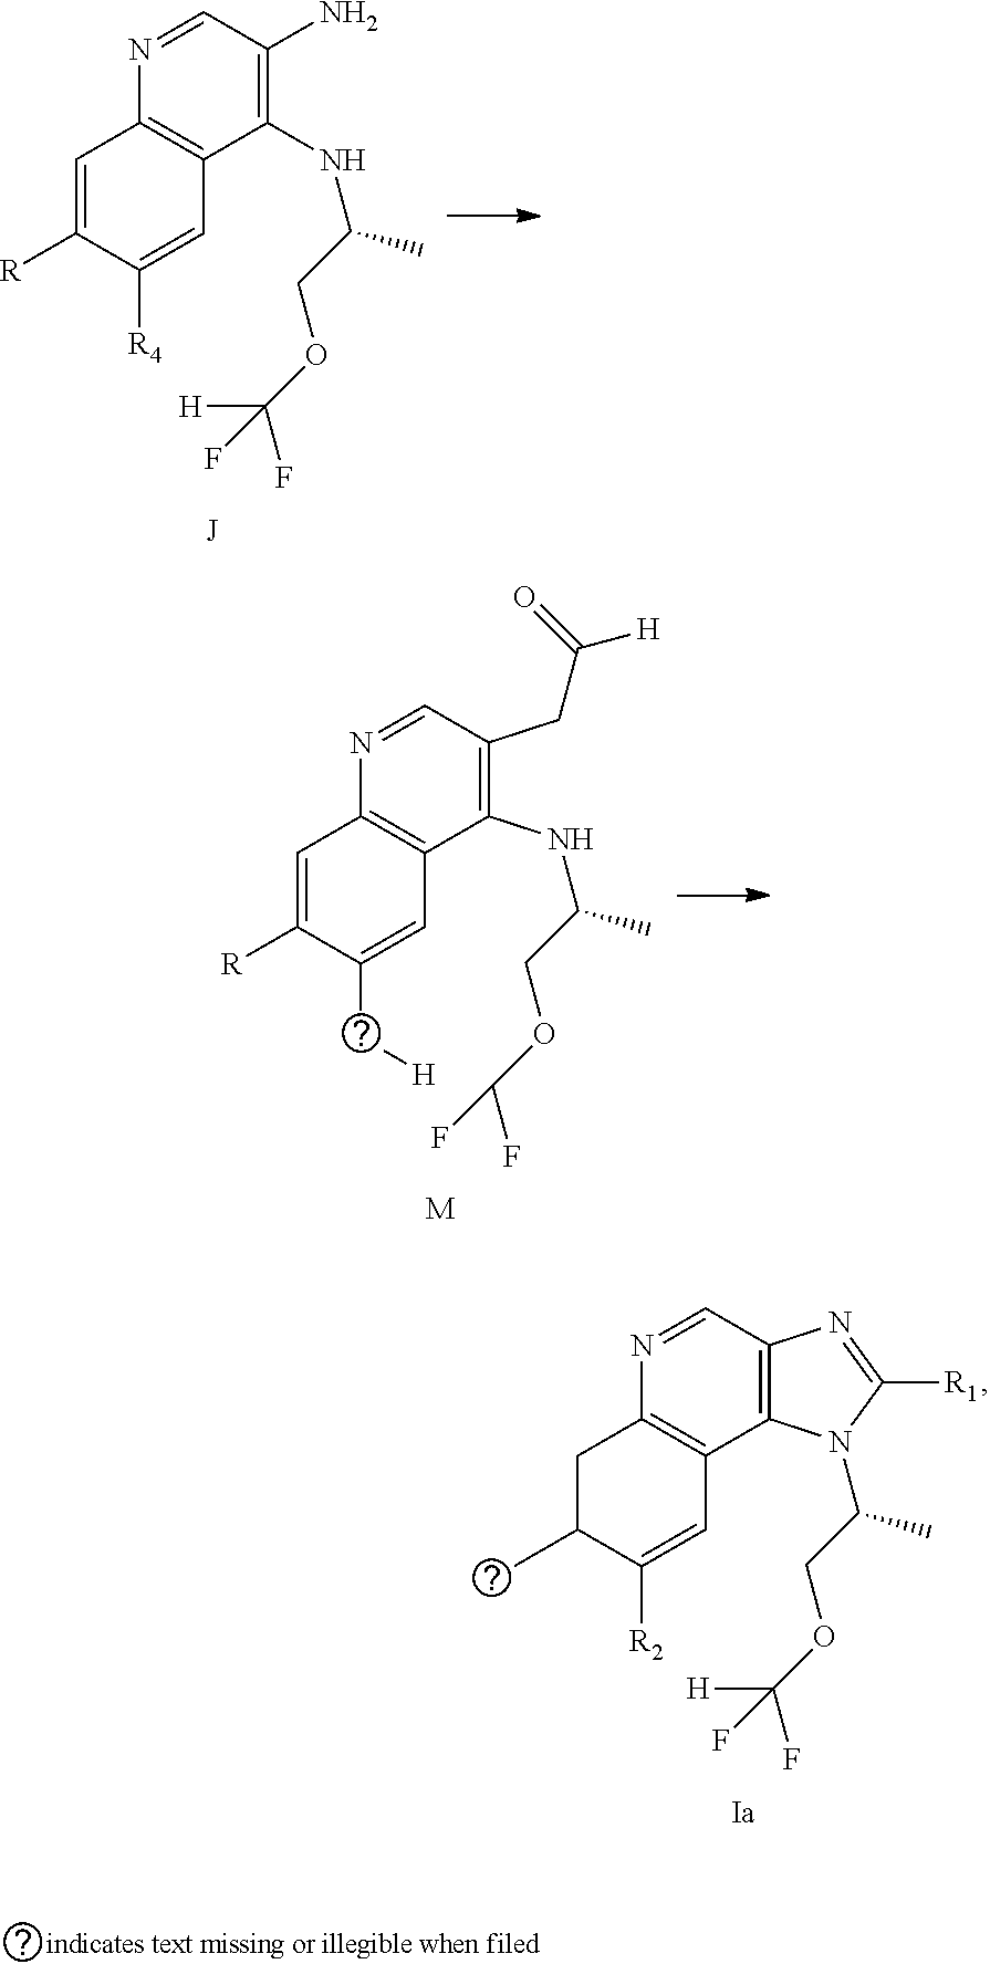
C1=C([R])C([R4])=CC2=C1N=CC(N)=C2NC(COC(F)([H])F)C.C1C(C)C([R2])=CC2=C1N=CC1=C2N(C(COC(F)([H])F)C)C([R1])=N1.N1=CC(CC(=O)[H])=C(NC(COC(F)F)C)C2=C1C=C([R])C(C[H])=C2.[M]
